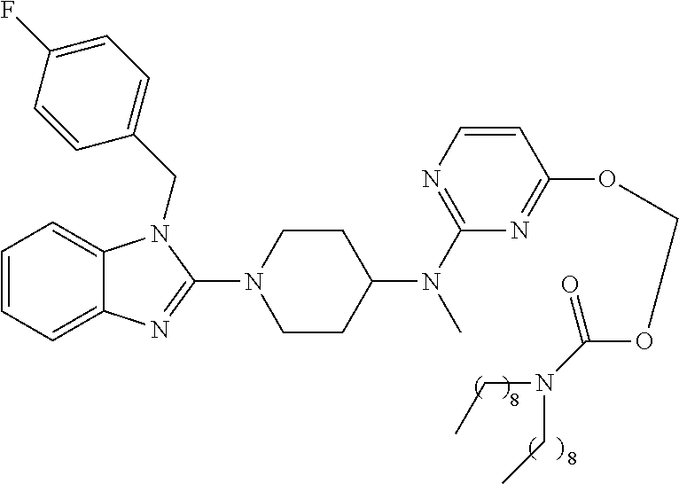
C1=CC=C2C(=C1)N(CC1=CC=C(F)C=C1)C(N1CCC(N(C3=NC=CC(OCOC(N(CC)CC)=O)=N3)C)CC1)=N2
